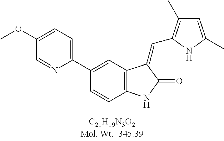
C1(C2=CC3=C(C=C2)NC(=O)C3=CC2=C(C)C=C(C)N2)=CC=C(OC)C=N1
